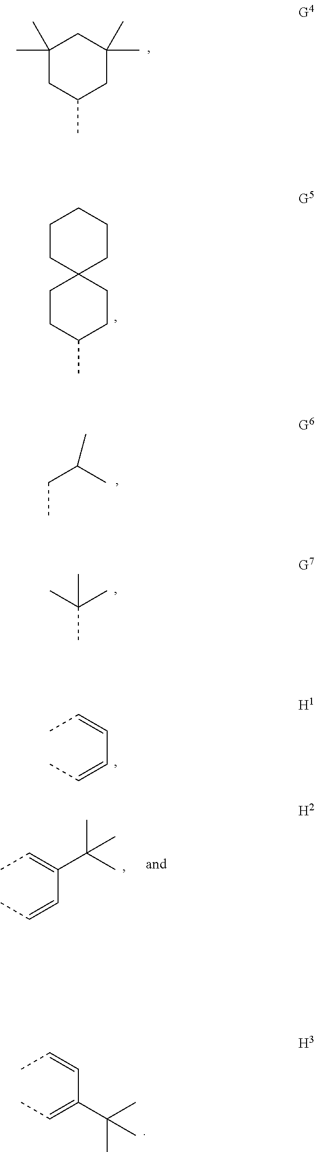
C1(C)(C)CC(C)CC(C)(C)C1.C1CC2(CCC1)CCC(C)CC2.C(C(C)C)C.CC(C)(C)C.CC=CC=CC.CC=C(C=CC)C(C)(C)C.CC=CC(=CC)C(C)(C)C
